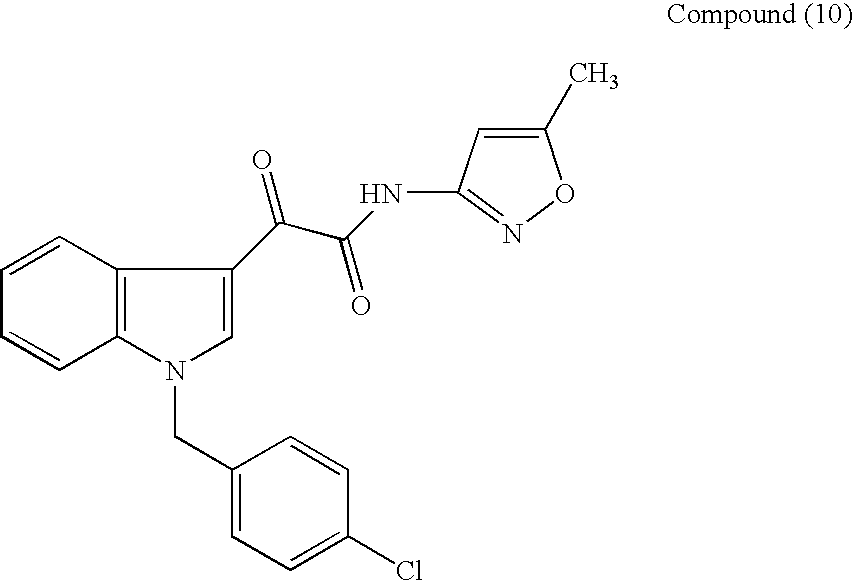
C1=CC2=C(C=C1)N(CC1=CC=C(Cl)C=C1)C=C2C(C(NC1=NOC(C)=C1)=O)=O
